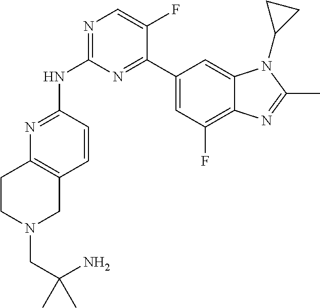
N1=C(NC2=NC=C(F)C(C3=CC(F)=C4C(=C3)N(C3CC3)C(C)=N4)=N2)C=CC2=C1CCN(CC(N)(C)C)C2
